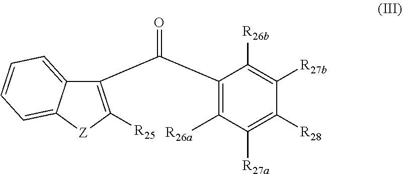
C12=CC=CC=C1[Z]C([R25])=C2C(C1=C([R26a])C([R27a])=C([R28])C([R27b])=C1[R26b])=O
